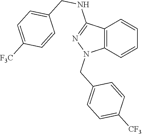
C12=C(C=CC=C1)N(CC1=CC=C([CF3])C=C1)N=C2NCC1=CC=C([F3C])C=C1
